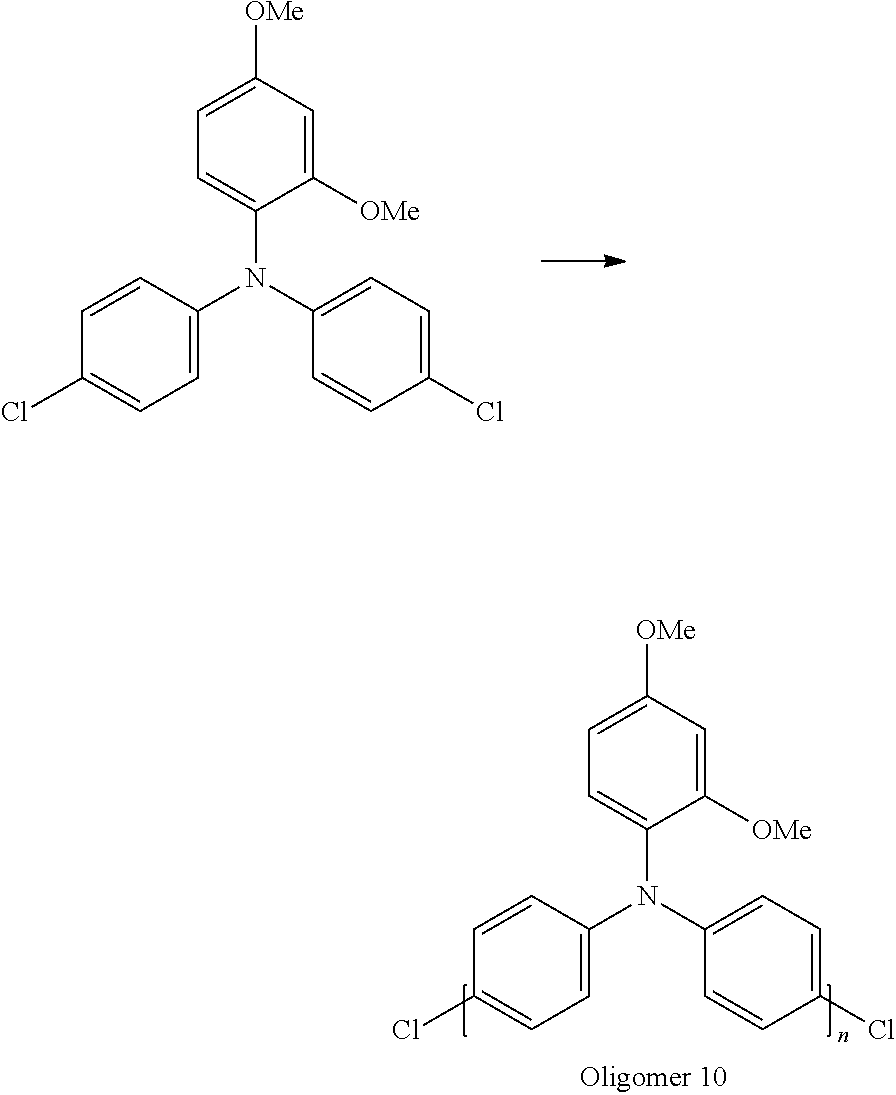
C1([OMe])=CC([OMe])=CC=C1N(C1=CC=C(Cl)C=C1)C1=CC=C(Cl)C=C1.C1([OMe])=CC([OMe])=CC=C1N(C1=CC=C(Cl)C=C1)C1=CC=C(Cl)C=C1
